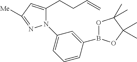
N1(C2=CC=CC(B3OC(C)(C)C(C)(C)O3)=C2)C(CCC=C)=CC([Me])=N1
